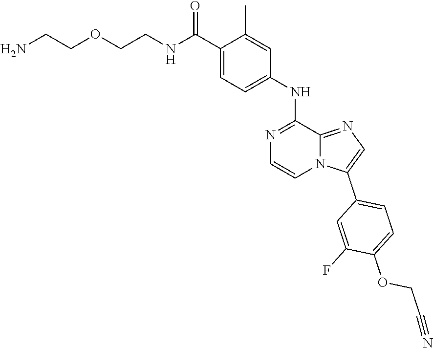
C1=C(C(NCCOCCN)=O)C(C)=CC(NC2=NC=CN3C2=NC=C3C2=CC=C(OCC#N)C(F)=C2)=C1
